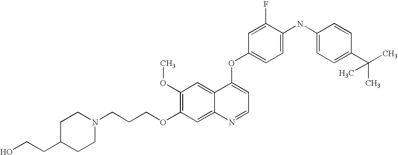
C(CCOC1=C(OC)C=C2C(=C1)N=CC=C2OC1=CC=C(NC2=CC=C(C(C)(C)C)C=C2)C(F)=C1)N1CCC(CCO)CC1
